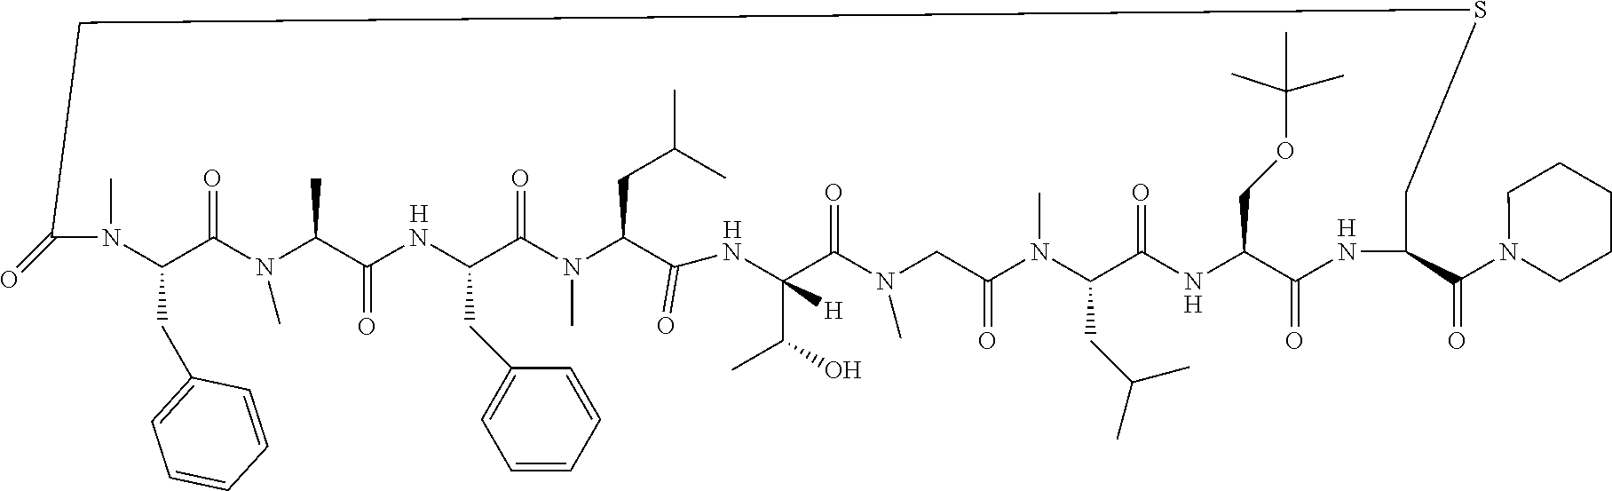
[H].[H].C1(C)C(=O)NC(CC2=CC=CC=C2)C(=O)N(C)C(CC(C)C)C(=O)NC(C(O)C)([H])C(=O)N(C)CC(=O)N(C)C(CC(C)C)C(=O)NC(COC(C)(C)C)C(=O)NC(C(N2CCCCC2)=O)CSCC(=O)N(C)C(CC2=CC=CC=C2)C(=O)N1C.[H].[H]
